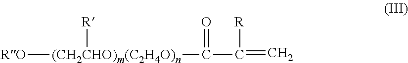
[RO][(CH2CHO)m(C2H4O)n](C(C(=C)[R])=O)[R]
